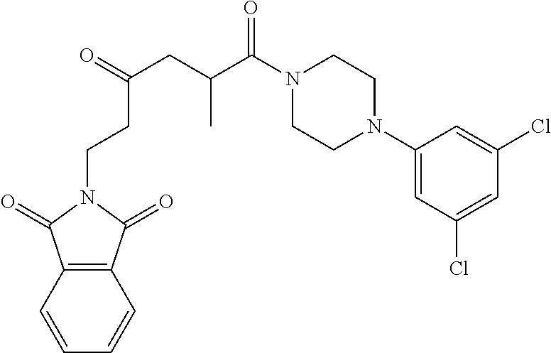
C1(N2CCN(C(C(CC(=O)CCN3C(=O)C4=C(C3=O)C=CC=C4)C)=O)CC2)=CC(Cl)=CC(Cl)=C1
